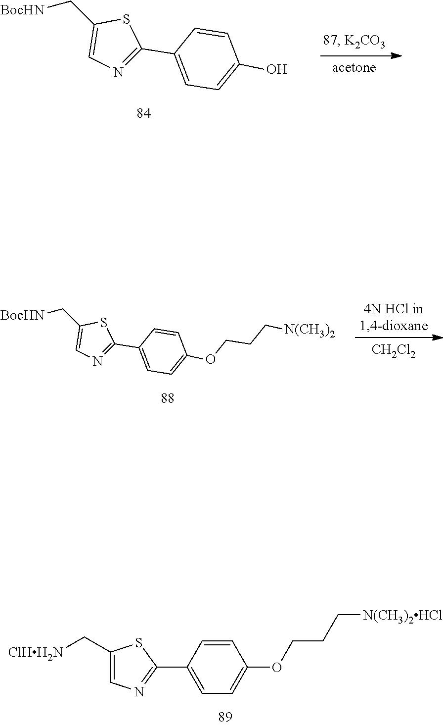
[BocHN]CC1=CN=C(C2=CC=C(O)C=C2)S1.[BocHN]CC1=CN=C(C2=CC=C(OCCC[N(CH3)2])C=C2)S1.[CH2Cl2].C1=CC(C2=NC=C(C[ClHH2N])S2)=CC=C1OCCC[N(CH3)2HCl]
